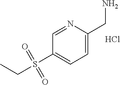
C1=NC(CN)=CC=C1S(CC)(=O)=O.Cl
